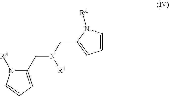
C1(CN(CC2=CC=CN2[RA])[R1])=CC=CN1[RA]
